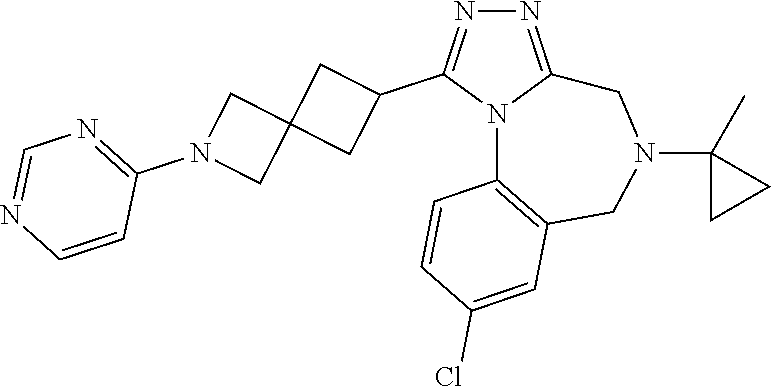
N1=C2N(C(C3CC4(C3)CN(C3=NC=NC=C3)C4)=N1)C1=C(CN(C3(C)CC3)C2)C=C(Cl)C=C1
